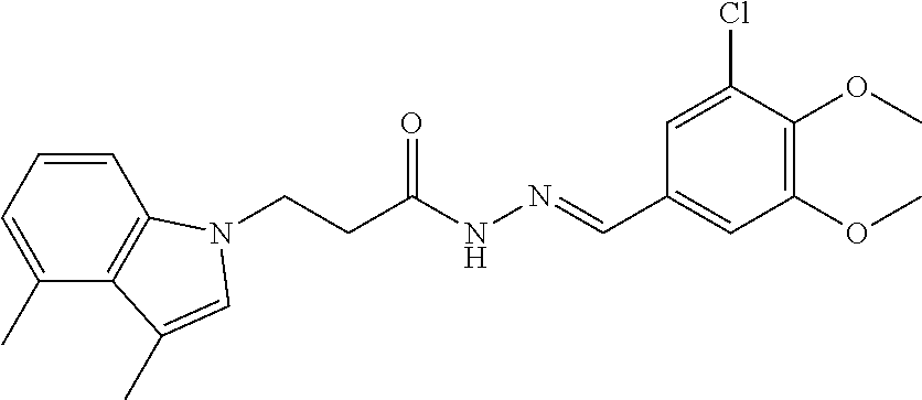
C1=CC=C(C)C2=C1N(CCC(NN=CC1=CC(OC)=C(OC)C(Cl)=C1)=O)C=C2C
